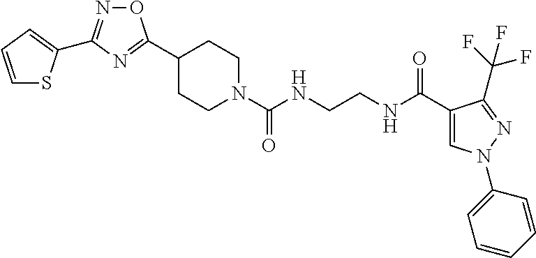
C1(C2=NC(C3=CC=CS3)=NO2)CCN(C(NCCNC(C2=CN(C3=CC=CC=C3)N=C2C(F)(F)F)=O)=O)CC1
